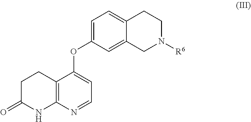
C1=C2CCN([R6])CC2=CC(OC2=CC=NC3=C2CCC(=O)N3)=C1
